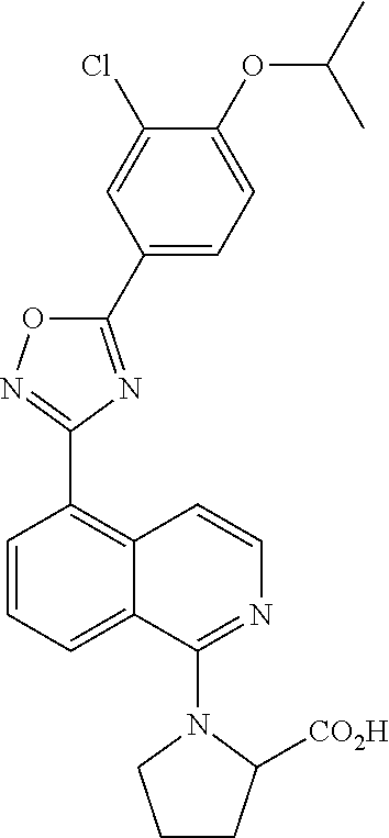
C1(Cl)=CC(C2=NC(C3=C4C(=CC=C3)C(N3CCCC3[CO2H])=NC=C4)=NO2)=CC=C1OC(C)C
